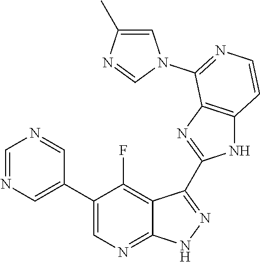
C1=NC=C(C2=CN=C3C(=C2F)C(C2=NC4=C(N2)C=CN=C4N2C=C(C)N=C2)=N[N H]3)C=N1
